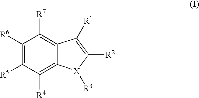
C1([R6])=C([R5])C([R4])=C2C(=C1[R7])C([R1])=C([R2])[X]2[R3]
